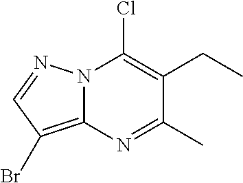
N12C(=C(Br)C=N1)N=C(C)C(CC)=C2Cl
